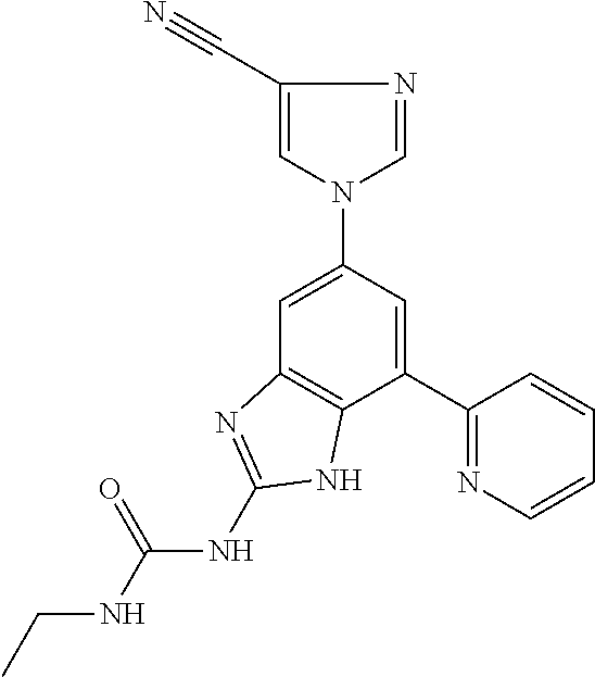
C1=C(N2C=NC(C#N)=C2)C=C(C2=NC=CC=C2)C2=C1N=C(NC(=O)NCC)N2
